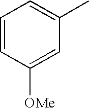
C1=CC([OMe])=CC(C)=C1
